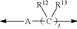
[A]C([R12])[R13]
